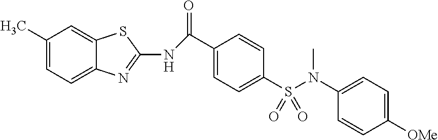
C1(C)=CC=C2C(=C1)SC(NC(=O)C1=CC=C(S(N(C3=CC=C([OMe])C=C3)C)(=O)=O)C=C1)=N2
